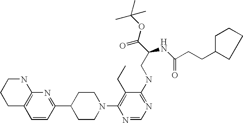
C1=CC(C2CCN(C3=C(CC)C(NCC(C(OC(C)(C)C)=O)NC(=O)CCC4CCCC4)=NC=N3)CC2)=NC2=C1CCCN2
